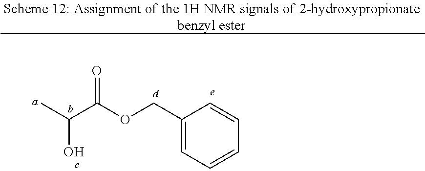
C1(COC(C(C)O)=O)=CC=CC=C1
